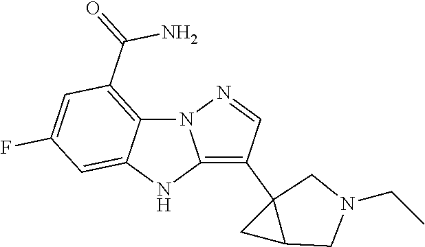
N12C3=C(C(N)=O)C=C(F)C=C3NC1=C(C13C(C1)CN(CC)C3)C=N2
